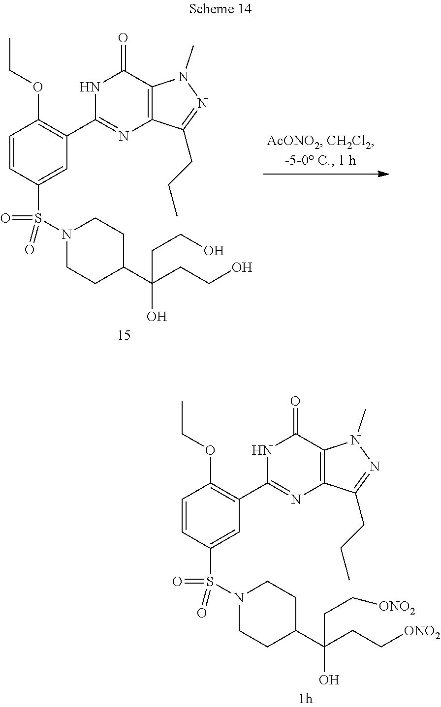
N1=C(CCC)C2=C(N1C)C(=O)NC(C1=C(OCC)C=CC(S(N3CCC(C(CC[ONO2])(O)CC[ONO2])CC3)(=O)=O)=C1)=N2.N1=C(CCC)C2=C(N1C)C(=O)NC(C1=C(OCC)C=CC(S(N3CCC(C(CCO)(O)CCO)CC3)(=O)=O)=C1)=N2
